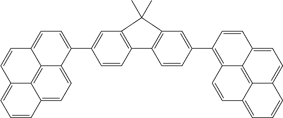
C12=CC=C(C3=CC4=C(C=C3)C3=C(C=C(C5=C6C7=C8C(=CC=C7C=C5)C=CC=C8C=C6)C=C3)C4(C)C)C3=CC=C4C(=C13)C(=CC=C4)C=C2
